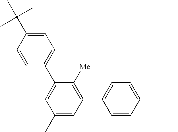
C1(C2=CC=C(C(C)(C)C)C=C2)=CC(C)=CC(C2=CC=C(C(C)(C)C)C=C2)=C1[Me]
